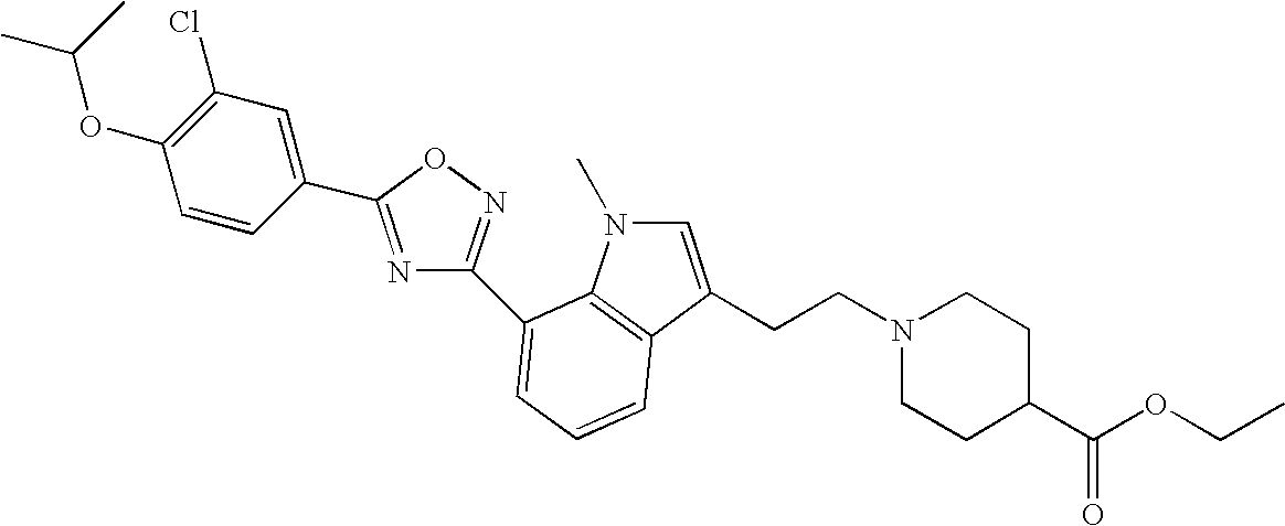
C1(C2=NC(C3=CC=CC4=C3N(C)C=C4CCN3CCC(C(OCC)=O)CC3)=NO2)=CC(Cl)=C(OC(C)C)C=C1
